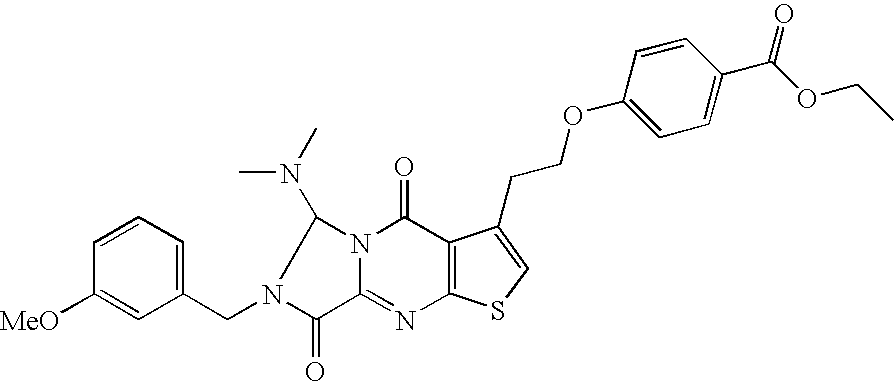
C12=C(SC=C1CCOC1=CC=C(C(OCC)=O)C=C1)N=C1N(C2=O)C(N(C)C)N(CC2=CC=CC([MeO])=C2)C1=O
